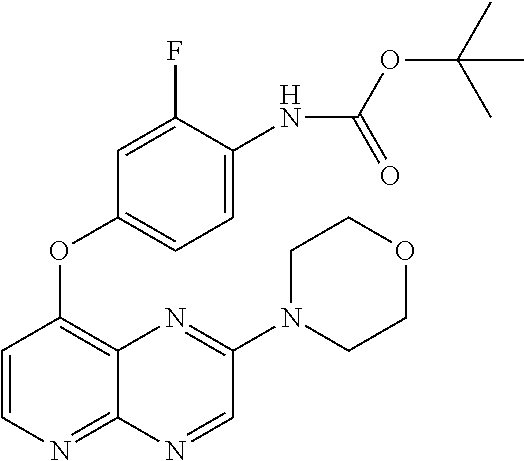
C1=CN=C2C(=C1OC1=CC=C(NC(OC(C)(C)C)=O)C(F)=C1)N=C(N1CCOCC1)C=N2
